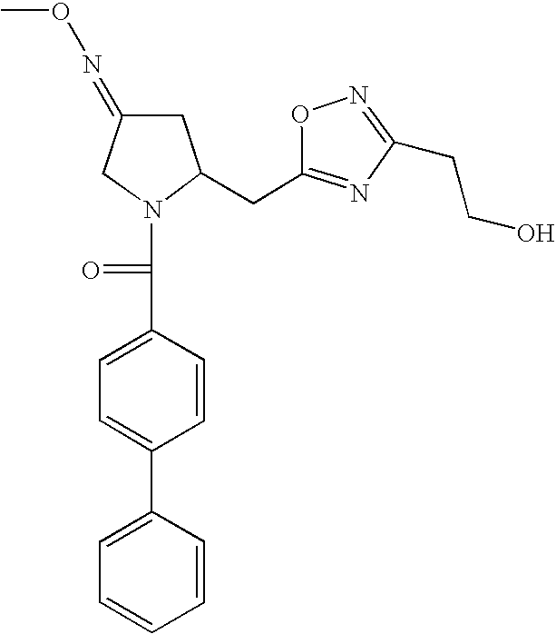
C1=C(C2=CC=C(C(=O)N3C(CC4=NC(CCO)=NO4)CC(=NOC)C3)C=C2)C=CC=C1
